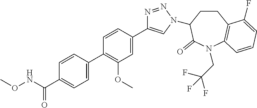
C1=CC(C(NOC)=O)=CC=C1C1=C(OC)C=C(C2=CN(C3CCC4=C(N(CC(F)(F)F)C3=O)C=CC=C4F)N=N2)C=C1
